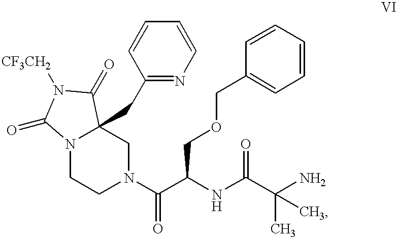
C1C2(CC3=NC=CC=C3)N(CCN1C(C(NC(C(N)(C)C)=O)COCC1=CC=CC=C1)=O)C(=O)N([CF3CH2])C2=O
